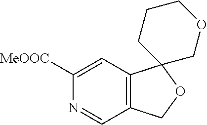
C12=C(C=C([MeOOC])N=C1)C1(OC2)COCCC1
